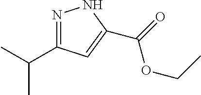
CC(C)C1=NNC(C(=O)OCC)=C1
